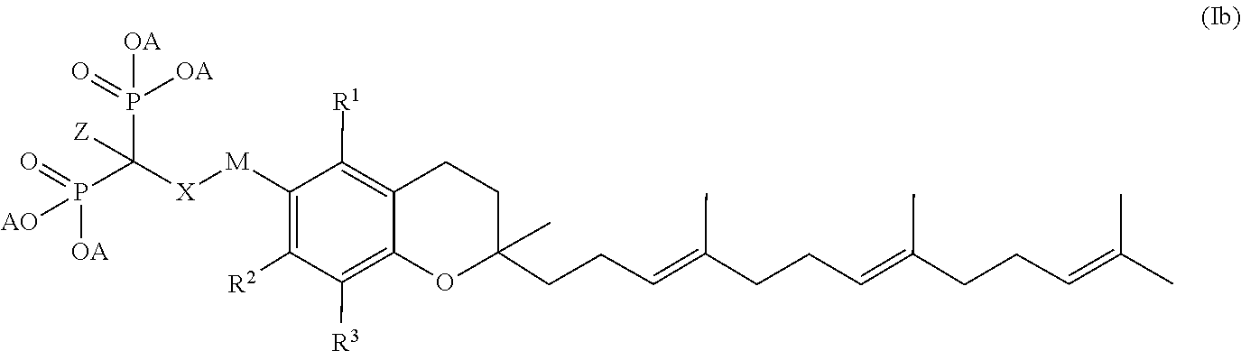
O=P(C(P([OA])([OA])=O)([Z])[X][M]C1=C([R2])C([R3])=C2C(=C1[R1])CCC(C)(CCC=C(C)CCC=C(CCC=C(C)C)C)O2)([OA])[AO]
